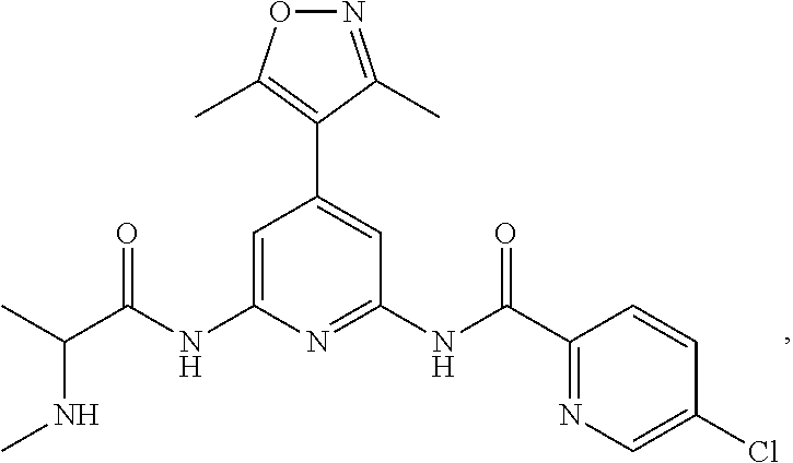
C1=C(NC(C(C)NC)=O)N=C(NC(=O)C2=NC=C(Cl)C=C2)C=C1C1=C(C)ON=C1C
